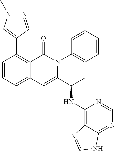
C1=CC=C2C(=C1C1=CN(C)N=C1)C(=O)N(C1=CC=CC=C1)C(C(C)NC1=C3C(=NC=N1)NC=N3)=C2
